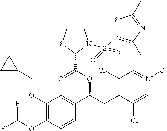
C1(OCC2CC2)=C(OC(F)F)C=CC(C(CC2=C(Cl)C=[N+]([O-])C=C2Cl)OC(=O)C2N(S(=O)(=O)C3=C(C)N=C(C)S3)CCS2)=C1
